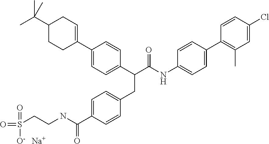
C1=C(C(NCCS(=O)([O-])=O)=O)C=CC(CC(C(NC2=CC=C(C3=C(C)C=C(Cl)C=C3)C=C2)=O)C2=CC=C(C3=CCC(C(C)(C)C)CC3)C=C2)=C1.[Na]
